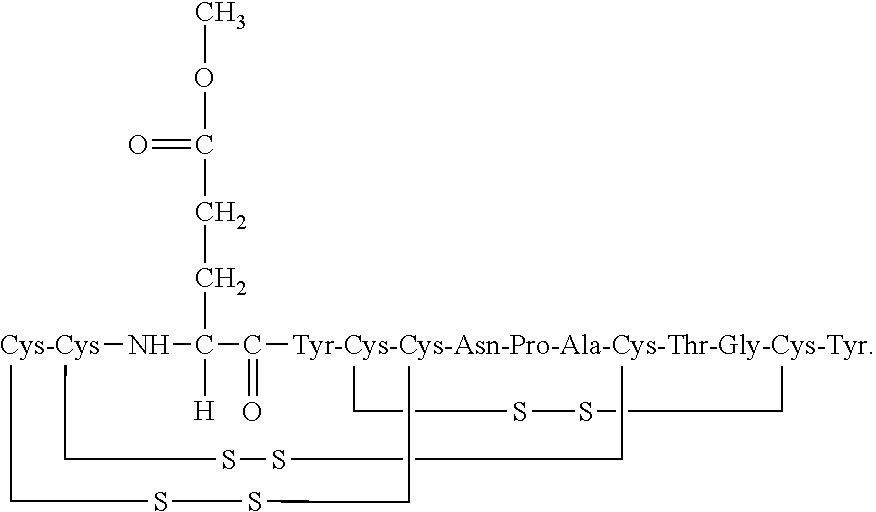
COC(=O)CCC1([H])N[Cys-Cys]2CSSC[Tyr-Cys-Cys-Asn-Pro-Ala-Cys-Thr-Gly-Cys-Tyr]3(C1=O)(CSSC3)CSSC2
